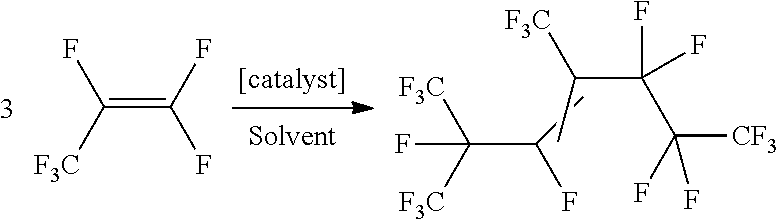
C(=C(F)F)([F3C])F.C(C(C)F)([F3C])([F3C])F.C(C(C([CF3])(F)F)(F)F)([F3C])C
